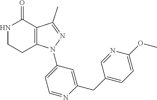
C12=C(C(C)=NN1C1=CC=NC(CC3=CC=C(OC)N=C3)=C1)C(=O)NCC2
